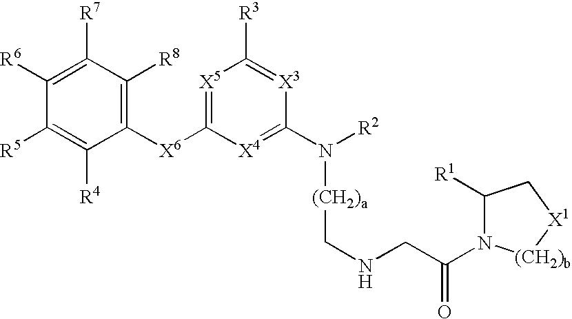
C1([X6]C2=[X5]C([R3])=[X3]C(N([(CH2)a]CNCC(N3C([R1])C[X1][(CH2)b]3)=O)[R2])=[X4]2)=C([R8])C([R7])=C([R6])C([R5])=C1[R4]
